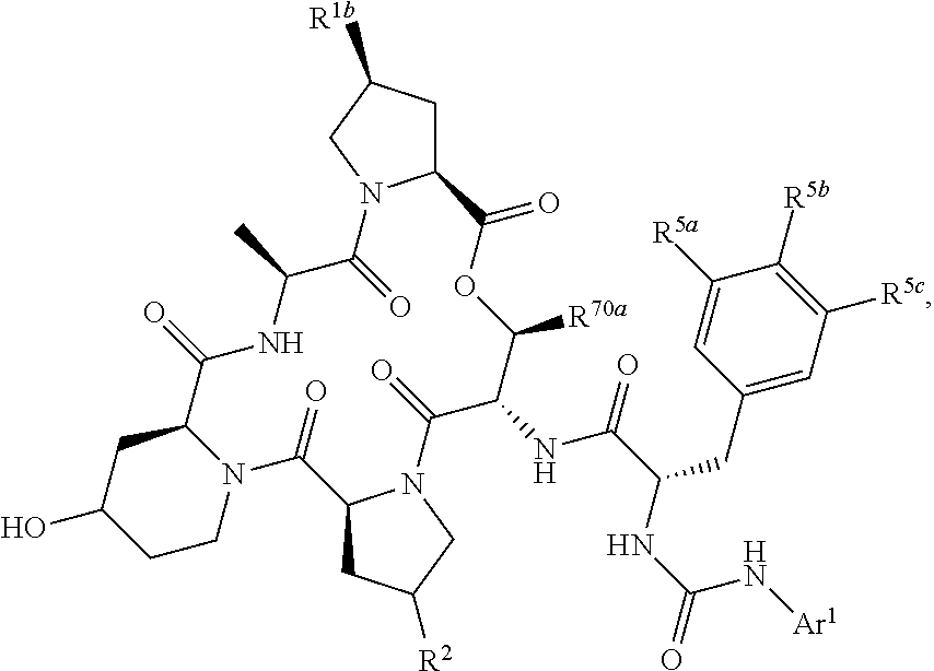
C1C([R1b])CN2C1C(=O)OC([R70a])C(NC(=O)C(NC(=O)N[Ar1])CC1=CC([R5c])=C([R5b])C([R5a])=C1)C(=O)N1C(CC([R2])C1)C(=O)N1C(C(=O)NC(C)C2=O)CC(O)CC1
